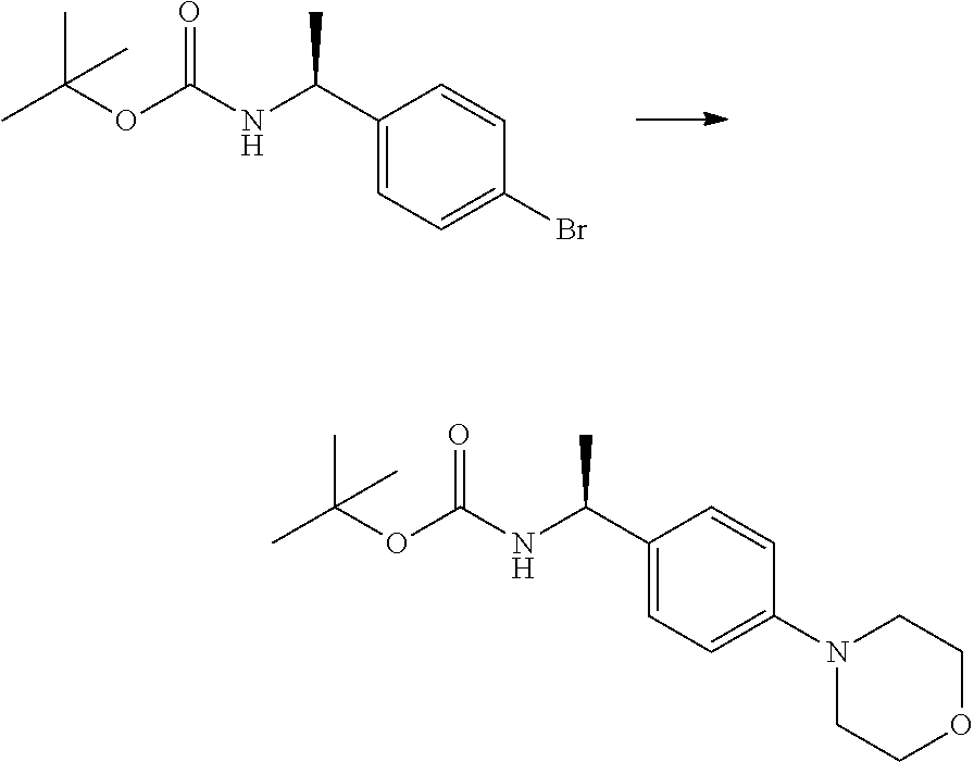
C1(C(NC(OC(C)(C)C)=O)C)=CC=C(Br)C=C1.C1(C(NC(OC(C)(C)C)=O)C)=CC=C(N2CCOCC2)C=C1
